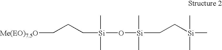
C([Si](C)(C)O[Si](C)(C)CC[Si](C)(C)C)CC[Me(EO)7.5O]
